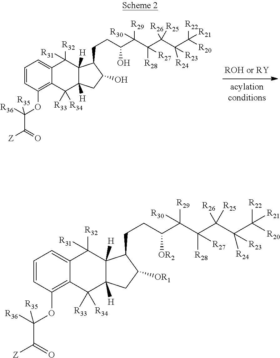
C1=CC(OC(C([Z])=O)([R36])[R35])=C2C(=C1)C([R32])([R31])C1([H])C([H])(C2([R33])[R34])CC(O)C1CCC(C(C(C(C(C([R20])([R22])[R21])([R24])[R23])([R26])[R25])([R28])[R27])([R29])[R30])O.C1=CC(OC(C([Z])=O)([R36])[R35])=C2C(=C1)C([R32])([R31])C1([H])C([H])(C2([R33])[R34])CC([OR1])C1CCC(C(C(C(C(C([R20])([R22])[R21])([R24])[R23])([R26])[R25])([R28])[R27])([R29])[R30])[OR2]
